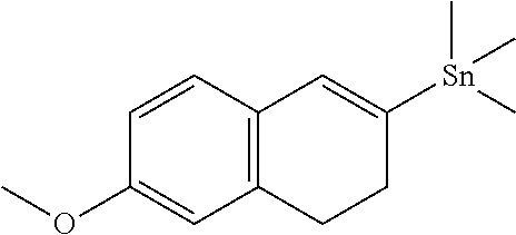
C12=C(C=CC(OC)=C1)C=C([Sn](C)(C)C)CC2
